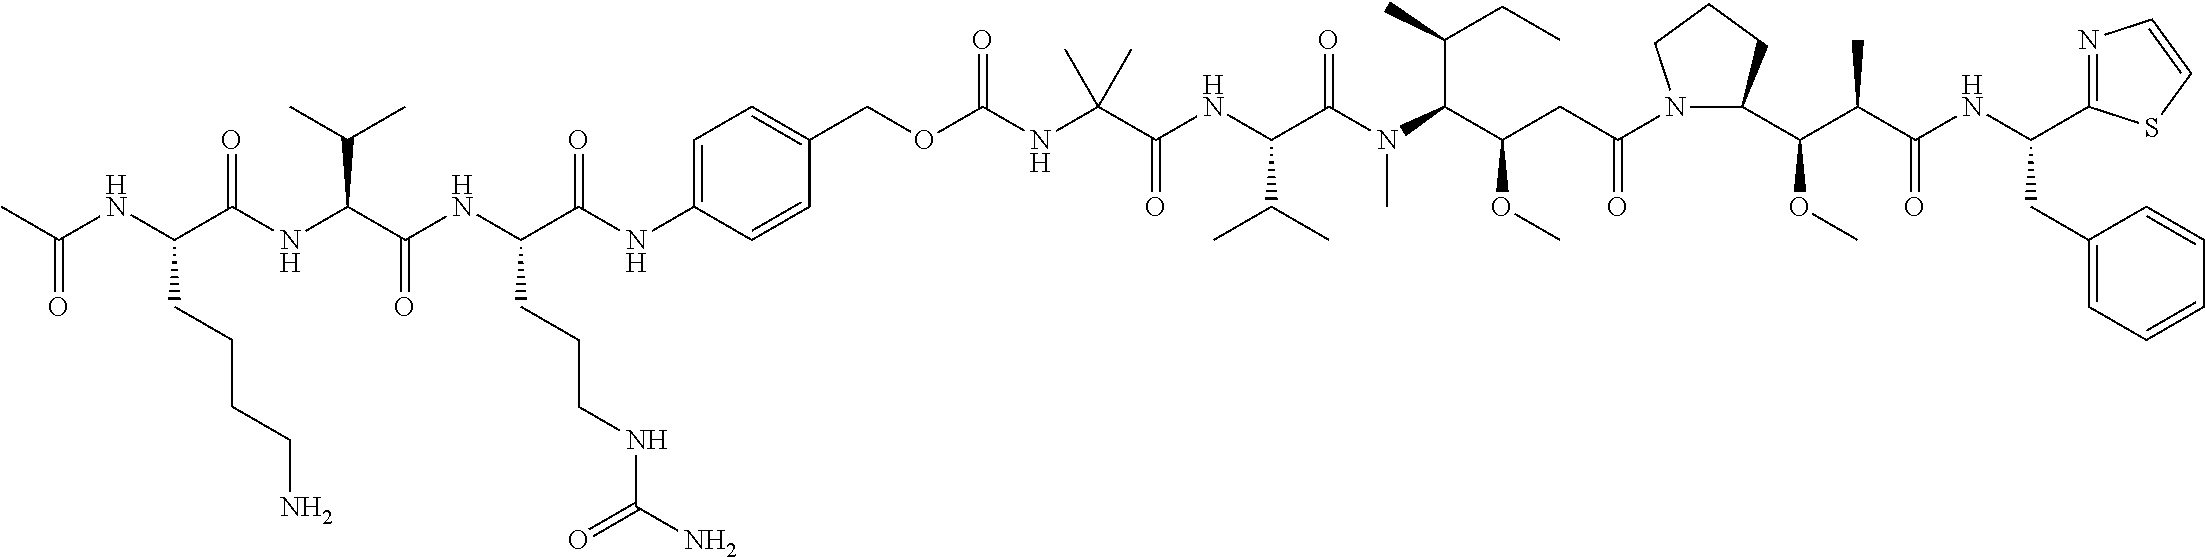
C1(COC(NC(C(NC(C(N(C(C(CC(N2C(C(C(C(NC(CC3=CC=CC=C3)C3=NC=CS3)=O)C)OC)CCC2)=O)OC)C(C)CC)C)=O)C(C)C)=O)(C)C)=O)=CC=C(NC(C(NC(C(NC(C(NC(C)=O)CCCCN)=O)C(C)C)=O)CCCNC(N)=O)=O)C=C1
